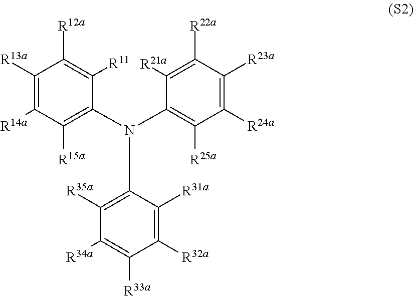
C1([R13a])=C([R14a])C([R15a])=C(N(C2=C([R25a])C([R24a])=C([R23a])C([R22a])=C2[R21a])C2=C([R35a])C([R34a])=C([R33a])C([R32a])=C2[R31a])C([R11])=C1[R12a]
